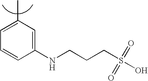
C(CCNC1=CC(C)=CC=C1)S(O)(=O)=O
